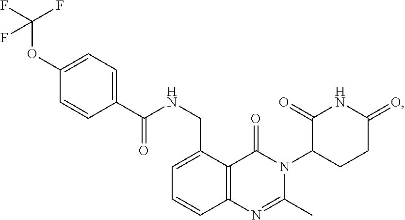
C12=C(C(CNC(=O)C3=CC=C(OC(F)(F)F)C=C3)=CC=C1)C(=O)N(C1CCC(=O)NC1=O)C(C)=N2
